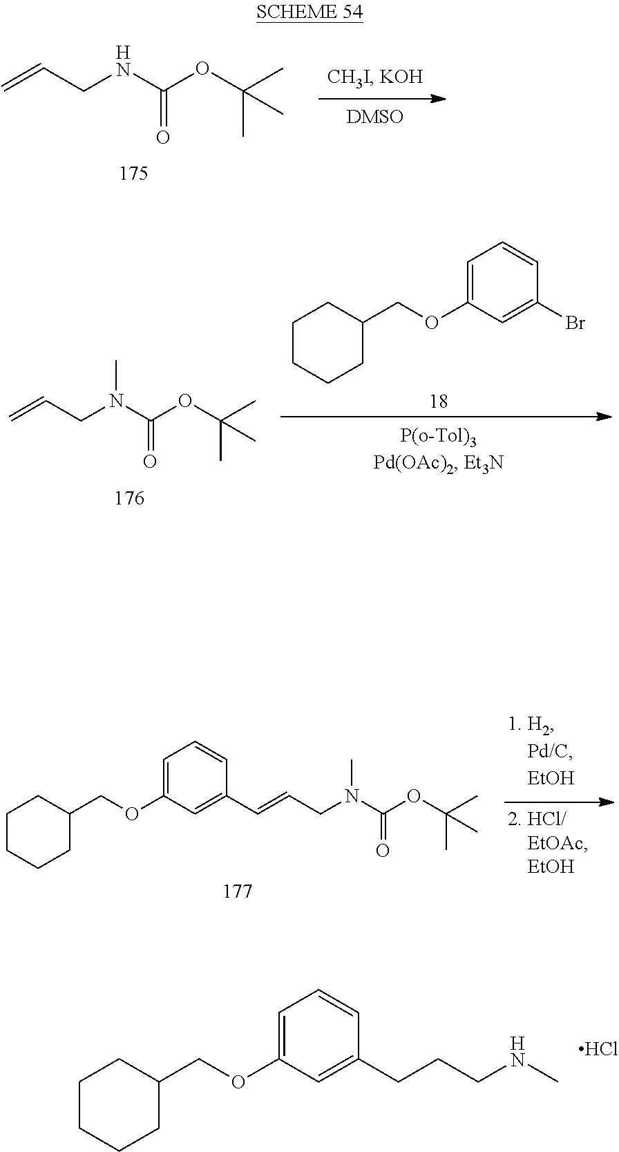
C=CCNC(OC(C)(C)C)=O.C=CCN(C(OC(C)(C)C)=O)C.C1CCCC(COC2=CC=CC(Br)=C2)C1.C1CCCC(COC2=CC=CC(C=CCN(C(OC(C)(C)C)=O)C)=C2)C1.C1CCCC(COC2=CC=CC(CCCNC)=C2)C1.Cl
